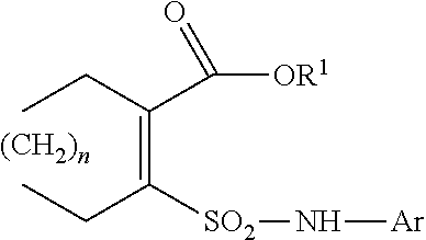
CCC(=C(CC)[SO2]N[Ar])C([OR1])=O
